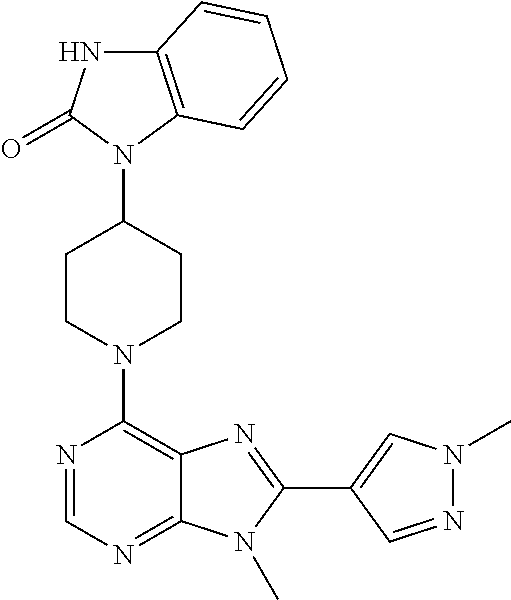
C12=C(N(C3CCN(C4=C5C(=NC=N4)N(C)C(C4=CN(C)N=C4)=N5)CC3)C(=O)N1)C=CC=C2
